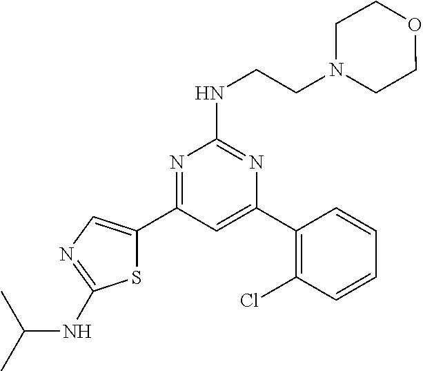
N1=C(C2=CN=C(NC(C)C)S2)C=C(C2=C(Cl)C=CC=C2)N=C1NCCN1CCOCC1
